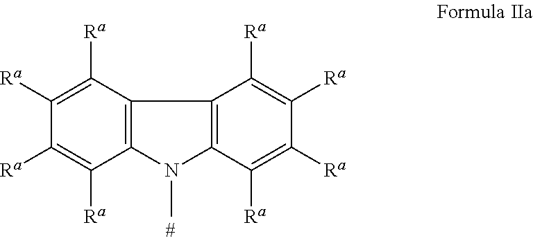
C12=C(C([Ra])=C([Ra])C([Ra])=C1[Ra])C1=C(N2C)C([Ra])=C([Ra])C([Ra])=C1[Ra]
